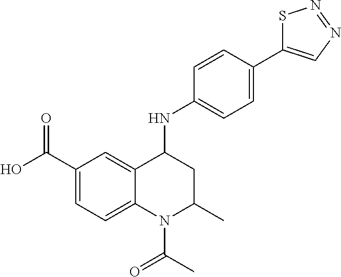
C1=C2C(=CC=C1C(O)=O)N(C(C)=O)C(C)CC2NC1=CC=C(C2=CN=NS2)C=C1
